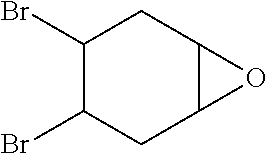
C1(Br)C(Br)CC2C(C1)O2
